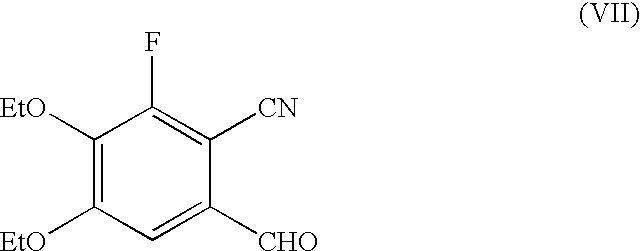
C1([EtO])=C([EtO])C=C([CHO])C([CN])=C1F
